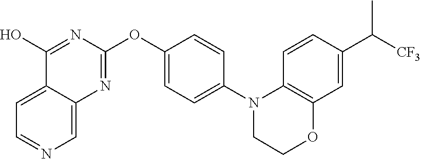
C12=CC=NC=C1N=C(OC1=CC=C(N3C4=C(C=C(C([CF3])C)C=C4)OCC3)C=C1)N=C2O
